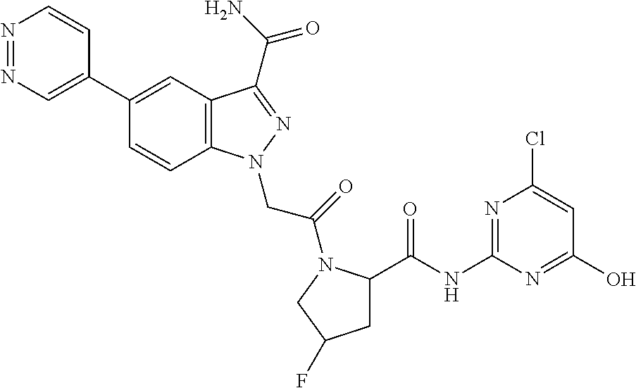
N1=NC=C(C2=CC3=C(C=C2)N(CC(=O)N2C(C(NC4=NC(Cl)=CC(O)=N4)=O)CC(F)C2)N=C3C(N)=O)C=C1
